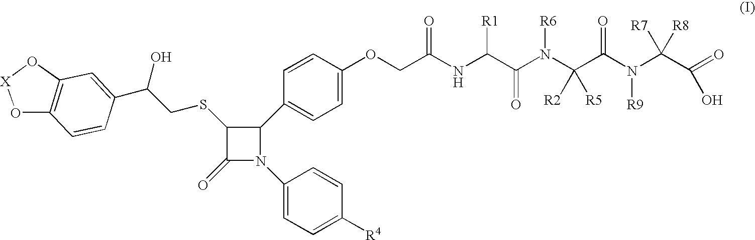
C1(C2=CC=C(OCC(NC(C(N(C(C(N(C(C(O)=O)([R7])[R8])[R9])=O)([R2])[R5])[R6])=O)[R1])=O)C=C2)C(SCC(C2=CC3=C(C=C2)O[X]O3)O)C(=O)N1C1=CC=C([R4])C=C1
